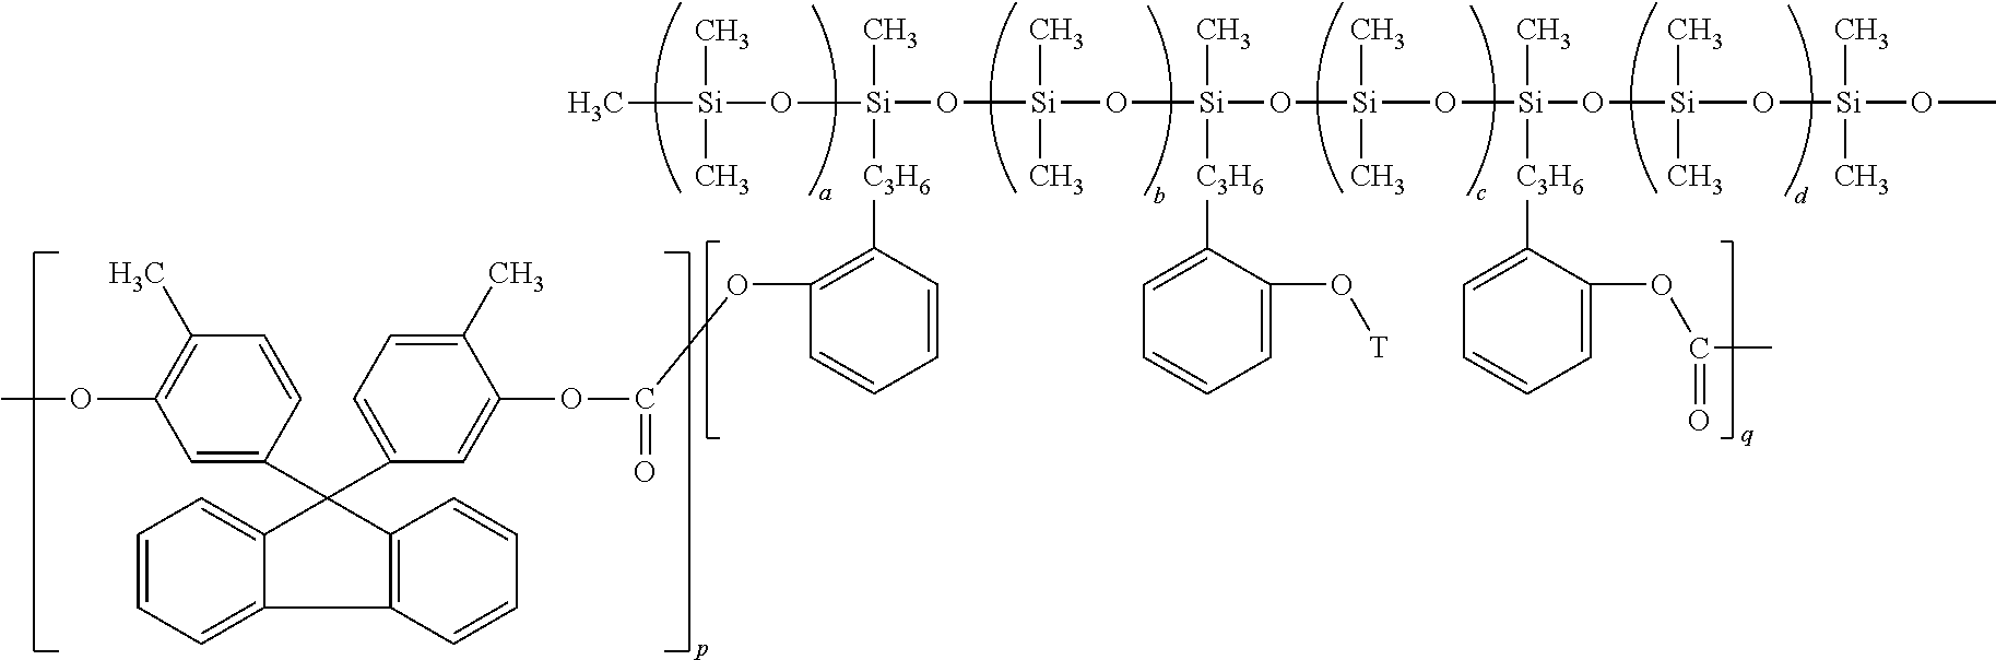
C1=CC=C2C(=C1)C(C1=CC(OC)=C(C)C=C1)(C1=CC=C(C)C(OC(=O)OC3=C([C3H6][Si](C)(O[Si](O[Si](O[Si](O[Si](O[Si](O[Si](OC)(C)C)(C)C)(C)[C3H6]C4=CC=CC=C4OC(C)=O)(C)C)(C)[C3H6]C4=CC=CC=C4O[T])(C)C)O[Si](C)(C)C)C=CC=C3)=C1)C1=C2C=CC=C1
